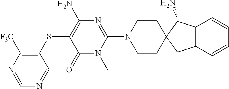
N1=CC(SC2=C(N)N=C(N3CCC4(CC3)CC3=C(C4N)C=CC=C3)N(C)C2=O)=C([F3C])N=C1
